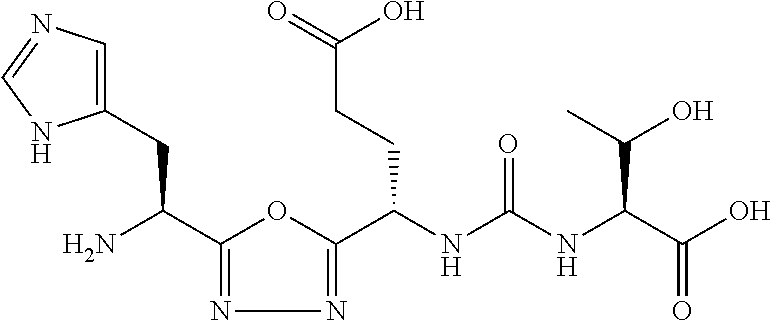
C1(C(N)CC2=CN=CN2)=NN=C(C(NC(NC(C(O)=O)C(O)C)=O)CCC(=O)O)O1
